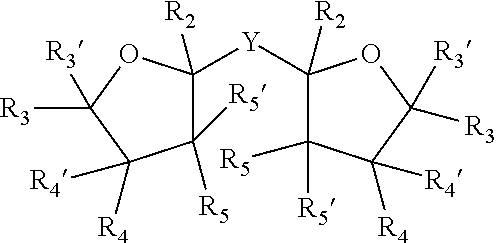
C1([R5])([R5])C([Y]C2([R2])C([R5])([R5])C([R4])([R4])C([R3])([R3])O2)([R2])OC([R3])([R3])C1([R4])[R4]
